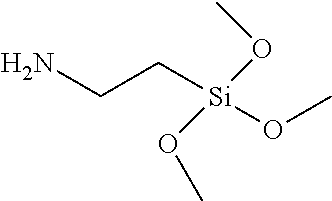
NCC[Si](OC)(OC)OC
